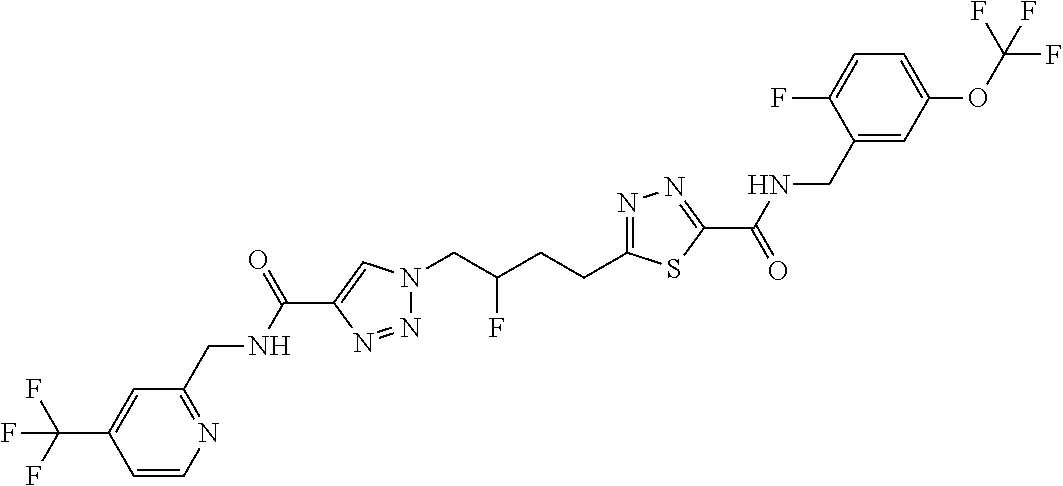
C1(C(NCC2=NC=CC(C(F)(F)F)=C2)=O)=CN(CC(CCC2=NN=C(C(=O)NCC3=CC(OC(F)(F)F)=CC=C3F)S2)F)N=N1
